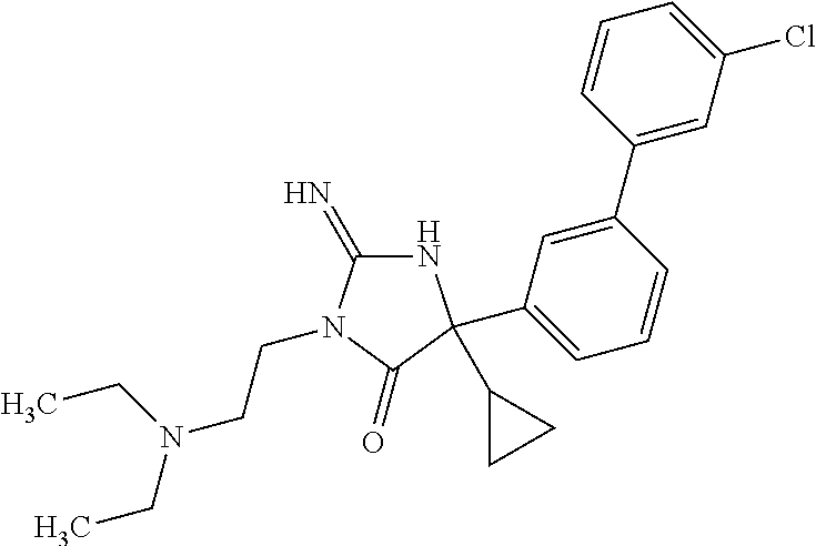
N1C(=N)N(CCN(CC)CC)C(=O)C1(C1CC1)C1=CC=CC(C2=CC(Cl)=CC=C2)=C1
